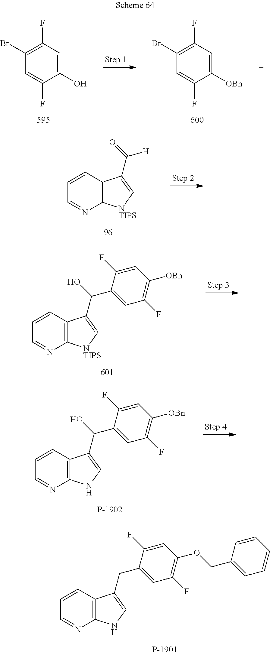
C12=C(C=CC=N1)C(CC1=CC(F)=C(OCC3=CC=CC=C3)C=C1F)=CN2.C1(O)=CC(F)=C(Br)C=C1F.C1([OBn])=CC(F)=C(Br)C=C1F.C12=C(C=CC=N1)C(C(=O)[H])=C[NTIPS]2.C12=C(C=CC=N1)C(C(O)C1=CC(F)=C([OBn])C=C1F)=C[NTIPS]2.C12=C(C=CC=N1)C(C(O)C1=CC(F)=C([OBn])C=C1F)=CN2
